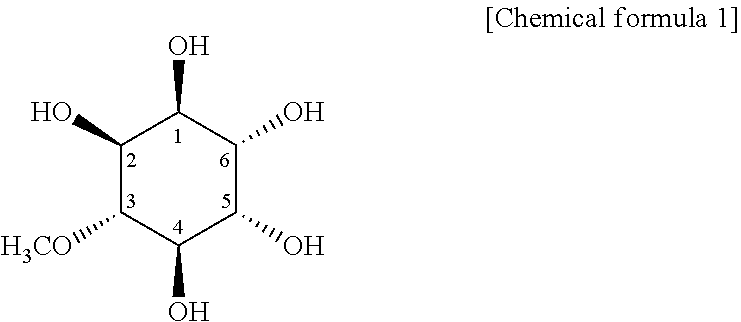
C1(O)C([H3CO])C(O)C(O)C(O)C1O
